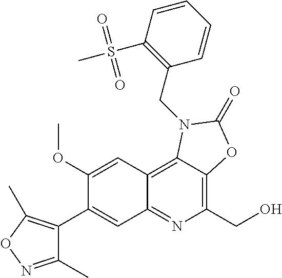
C1(C2=CC3=NC(CO)=C4C(=C3C=C2OC)N(CC2=C(S(C)(=O)=O)C=CC=C2)C(=O)O4)=C(C)ON=C1C
